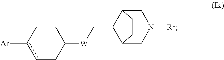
c1c([Ar])CCC([W]CC2C3CN([R1])CC2CC3)C1
